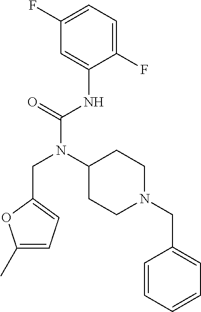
C1(F)=CC=C(F)C=C1NC(N(C1CCN(CC2=CC=CC=C2)CC1)CC1=CC=C(C)O1)=O
